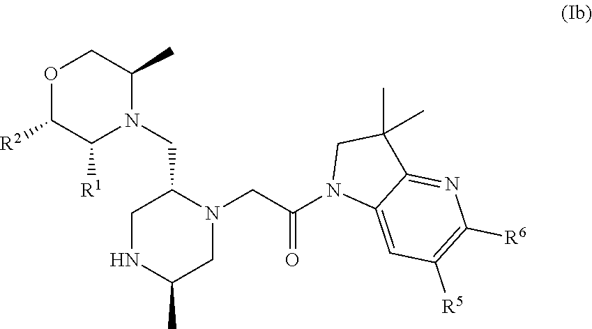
O1C([R2])C([R1])N(CC2CNC(C)CN2CC(N2C3=CC([R5])=C([R6])N=C3C(C)(C)C2)=O)C(C)C1
